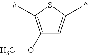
C1(OC)=C(C)SC(C)=C1
